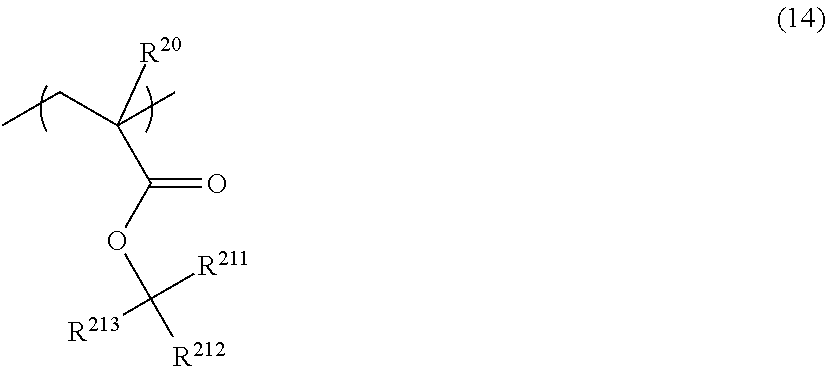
CCC(C)([R20])C(OC([R212])([R211])[R213])=O
